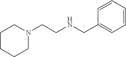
N1(CCNCC2=CC=CC=C2)CCCCC1
